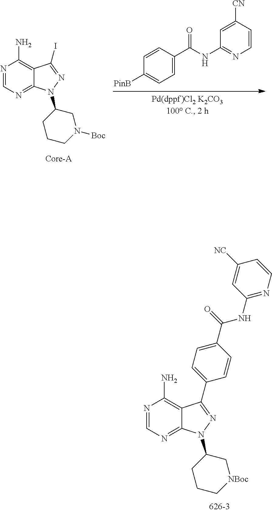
N1=CN=C2C(=C1N)C(C1=CC=C(C(=O)NC3=NC=CC([NC])=C3)C=C1)=NN2C1CCC[NBoc]C1.C1=C([CN])C=CN=C1NC(=O)C1=CC=C([PinB])C=C1.N1=CN=C2C(=C1N)C(I)=NN2C1CCCN([Boc])C1
